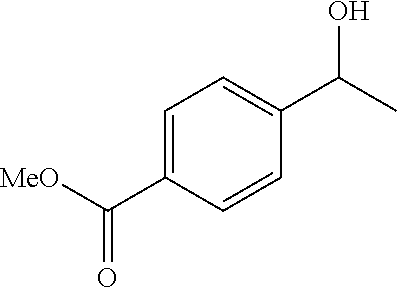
C1=C(C([MeO])=O)C=CC(C(C)O)=C1
